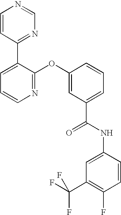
N1=C(OC2=CC(C(NC3=CC(C(F)(F)F)=C(F)C=C3)=O)=CC=C2)C(C2=NC=NC=C2)=CC=C1
